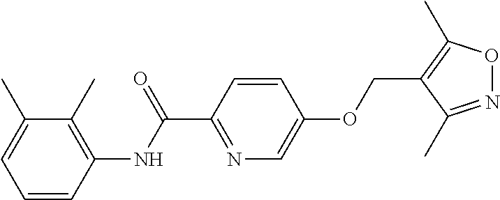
C1=CC(NC(C2=NC=C(OCC3=C(C)ON=C3C)C=C2)=O)=C(C)C(C)=C1
